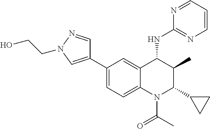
N1=CC=CN=C1NC1C(C)C(C2CC2)N(C(=O)C)C2=CC=C(C3=CN(CCO)N=C3)C=C12
